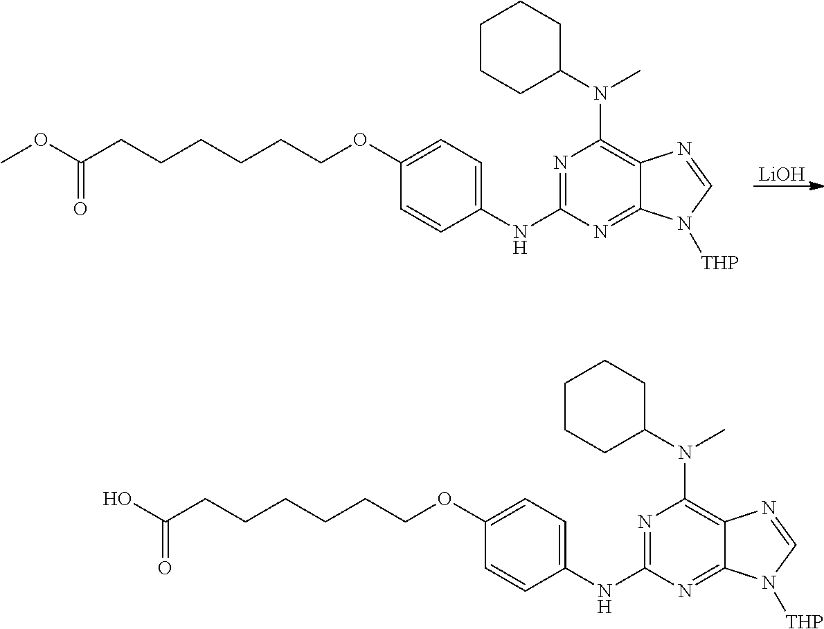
[LiOH].N1=C(NC2=CC=C(OCCCCCCC(OC)=O)C=C2)N=C2C(=C1N(C1CCCCC1)C)N=CN2[THP].N1=C(NC2=CC=C(OCCCCCCC(O)=O)C=C2)N=C2C(=C1N(C1CCCCC1)C)N=CN2[THP]
